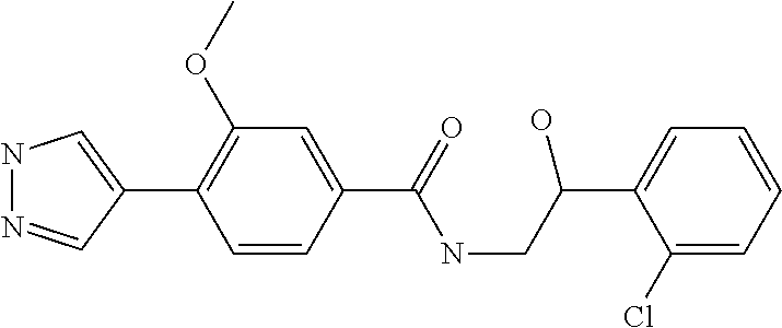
N1N=CC(C2=C(OC)C=C(C(NCC(C3=CC=CC=C3Cl)O)=O)C=C2)=C1
